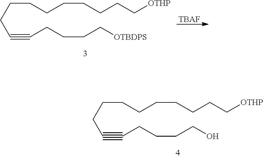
C(CCC$CCCCCO)CCCCCC[OTHP].C(CCC#CCCCC[OTBDPS])CCCCCC[OTHP].[TBAF]
